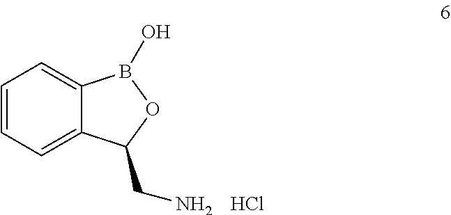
C1=CC=C2C(=C1)B(O)OC2CN.Cl
